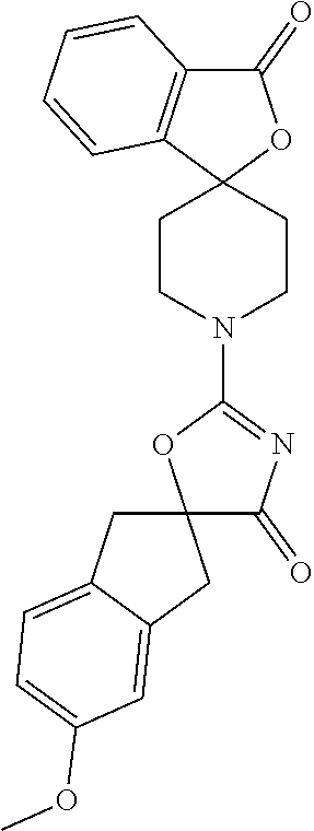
C12(CCN(C3=NC(=O)C4(O3)CC3=CC=C(OC)C=C3C4)CC1)OC(=O)C1=C2C=CC=C1
